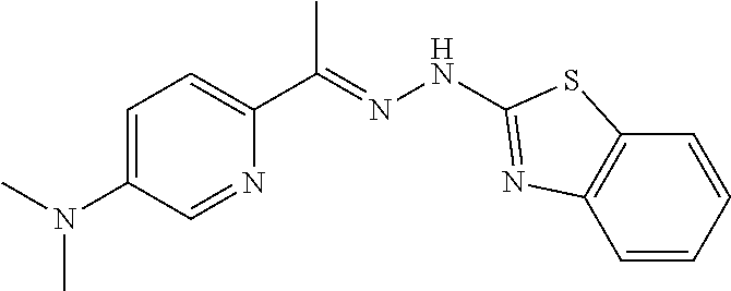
C1=NC(C(=NNC2=NC3=C(C=CC=C3)S2)C)=CC=C1N(C)C
